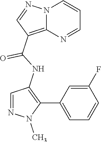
N12C(=C(C(NC3=C(C4=CC=CC(F)=C4)N(C)N=C3)=O)C=N1)N=CC=C2
